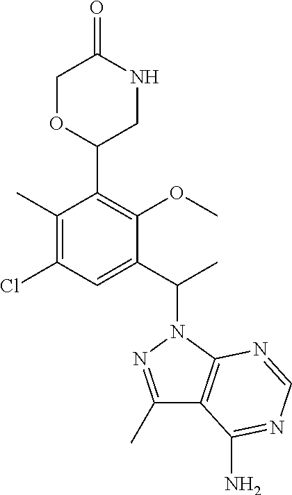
C1(C)=C(Cl)C=C(C(C)N2C3=C(C(C)=N2)C(N)=NC=N3)C(OC)=C1C1CNC(=O)CO1
